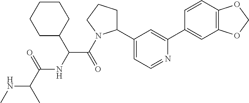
N(C(C)C(=O)NC(C(=O)N1C(C2=CC=NC(C3=CC4=C(C=C3)OCO4)=C2)CCC1)C1CCCCC1)C
